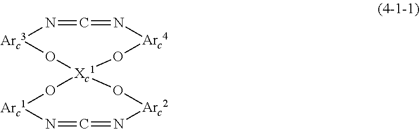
N1=C=N[Arc4]O[Xc1]2(O[Arc3]1)O[Arc1]N=C=N[Arc2]O2
